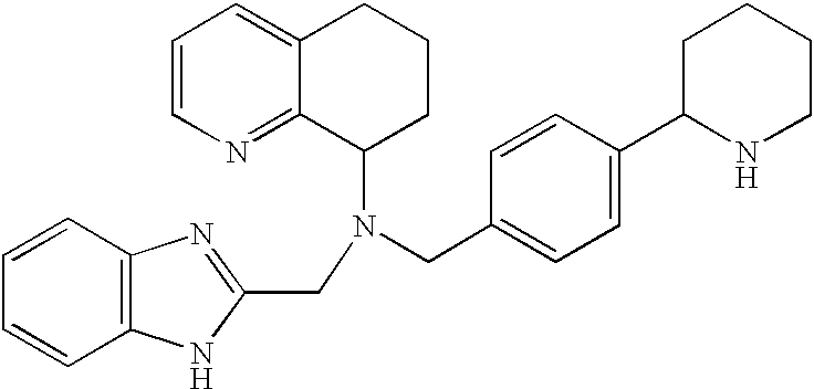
C1=CN=C2C(=C1)CCCC2N(CC1=NC2=C(N1)C=CC=C2)CC1=CC=C(C2NCCCC2)C=C1
